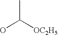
CC([OC2H5])O
